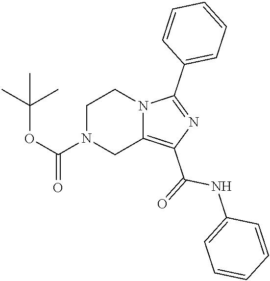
C1N(C(OC(C)(C)C)=O)CC2=C(C(=O)NC3=CC=CC=C3)N=C(C3=CC=CC=C3)N2C1
